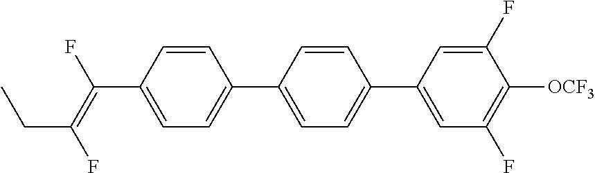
C1=CC(C(=C(F)CC)F)=CC=C1C1=CC=C(C2=CC(F)=C([OCF3])C(F)=C2)C=C1
